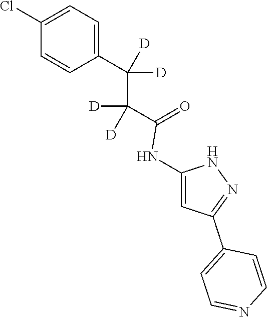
C1=C(C(C(C(=O)NC2=CC(C3=CC=NC=C3)=NN2)([D])[D])([D])[D])C=CC(Cl)=C1
